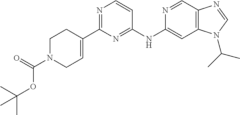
N1=CC2=C(C=C1NC1=NC(C3=CCN(C(=O)OC(C)(C)C)CC3)=NC=C1)N(C(C)C)C=N2
